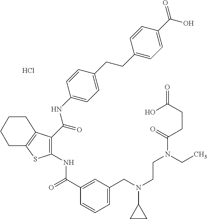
Cl.C1(C(=O)NC2=C(C(NC3=CC=C(CCC4=CC=C(C(O)=O)C=C4)C=C3)=O)C3=C(S2)CCCC3)=CC(CN(CCN(CC)C(CCC(=O)O)=O)C2CC2)=CC=C1
